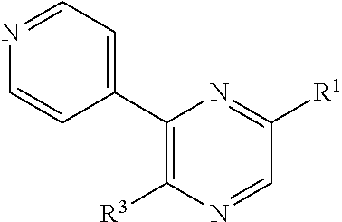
C1(C2=CC=NC=C2)=C([R3])N=CC([R1])=N1
